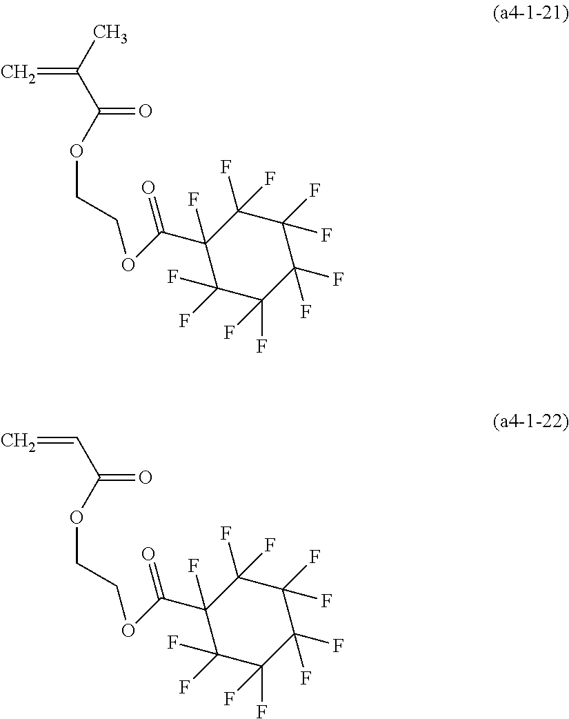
C=C(C)C(OCCOC(C1(F)C(F)(F)C(F)(F)C(F)(F)C(F)(F)C1(F)F)=O)=O.C=CC(OCCOC(C1(F)C(F)(F)C(F)(F)C(F)(F)C(F)(F)C1(F)F)=O)=O
